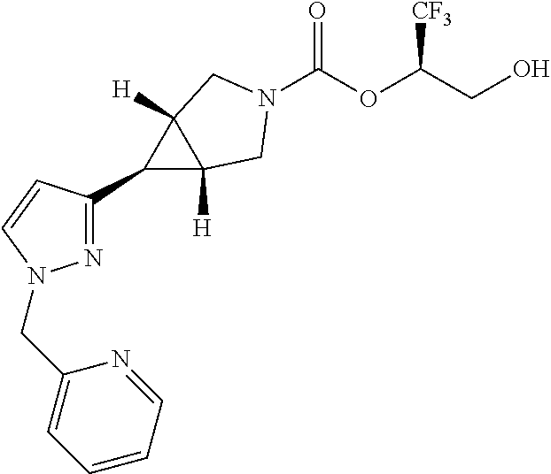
C(OC(CO)[CF3])(=O)N1CC2([H])C(C3=NN(CC4=CC=CC=N4)C=C3)C2([H])C1
